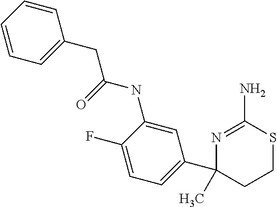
C(C(=O)NC1=CC(C2(C)CCSC(N)=N2)=CC=C1F)C1=CC=CC=C1
